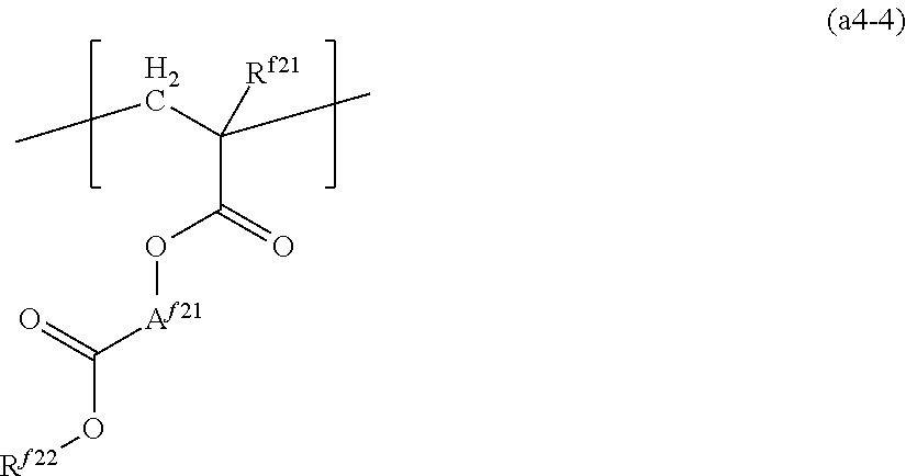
C(C(=O)O[Af21]C(O[Rf22])=O)([Rf21])(C)CC
